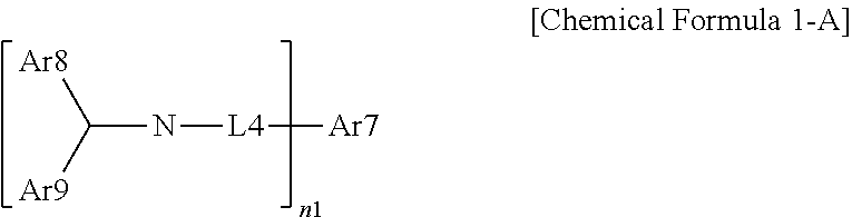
C(N[L4][Ar7])([Ar9])[Ar8]
